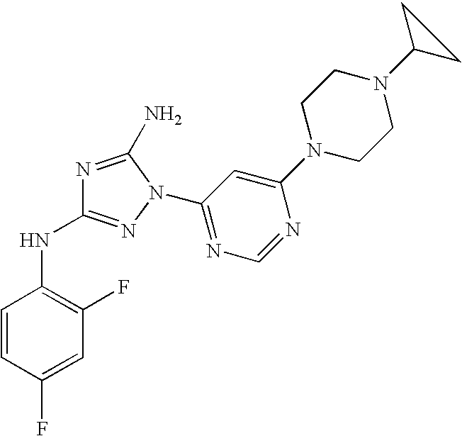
N1=C(N)N(C2=NC=NC(N3CCN(C4CC4)CC3)=C2)N=C1NC1=C(F)C=C(F)C=C1
